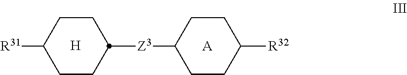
C1([R31])CCC([Z3]C2CCC([R32])CC2)CC1.[H].[A]
